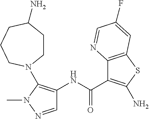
C1=NN(C)C(N2CCC(N)CCC2)=C1NC(C1=C(N)SC2=C1N=CC(F)=C2)=O
